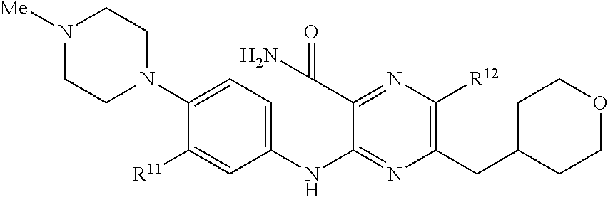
N1([Me])CCN(C2=CC=C(NC3=NC(CC4CCOCC4)=C([R12])N=C3C(N)=O)C=C2[R11])CC1
